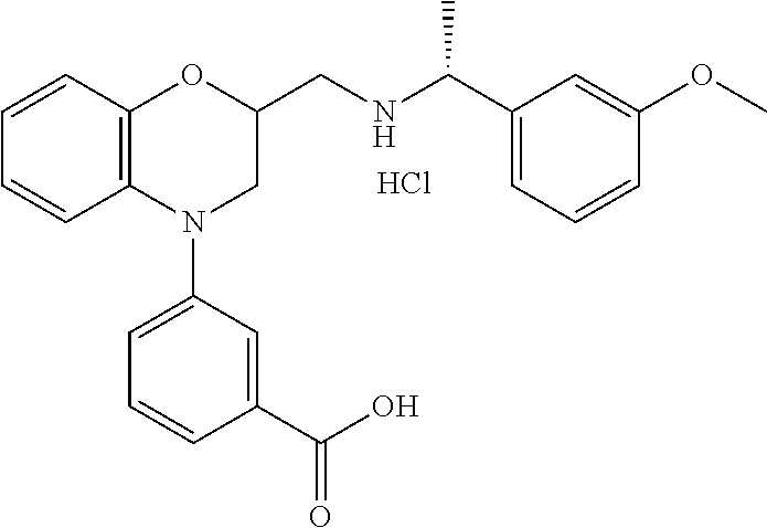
C12=C(OC(CNC(C3=CC=CC(OC)=C3)C)CN1C1=CC=CC(C(O)=O)=C1)C=CC=C2.Cl
